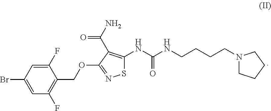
N(C(NCCCCN1CCCC1)=O)C1=C(C(N)=O)C(OCC2=C(F)C=C(Br)C=C2F)=NS1
